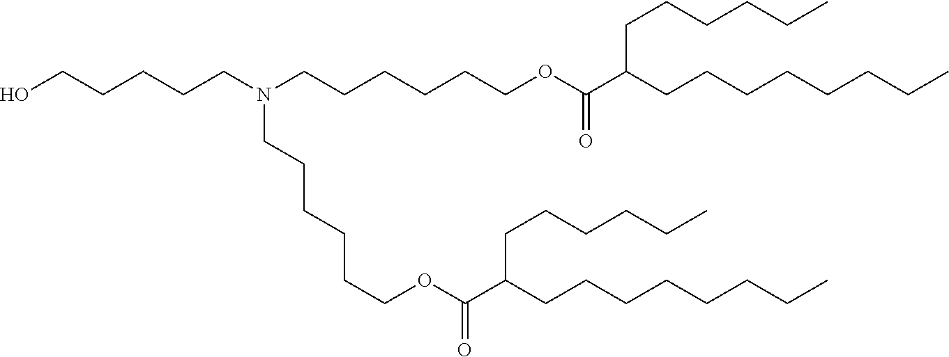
OCCCCCN(CCCCCCOC(C(CCCCCCCC)CCCCCC)=O)CCCCCCOC(C(CCCCCCCC)CCCCCC)=O
